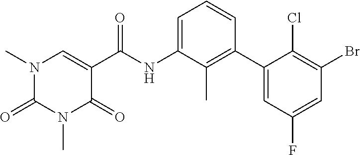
CN1C(=O)N(C)C=C(C(=O)NC2=CC=CC(C3=CC(F)=CC(Br)=C3Cl)=C2C)C1=O
